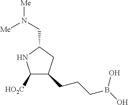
C1([HO2C])C(CCCB(O)O)CC(CN([Me])[Me])N1
